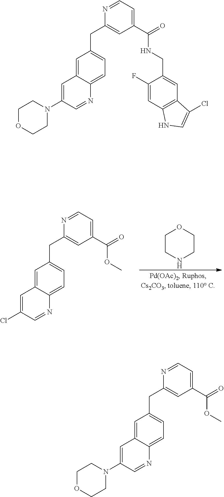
C1=C2C(=CC=C1CC1=CC(C(OC)=O)=CC=N1)N=CC(N1CCOCC1)=C2.C1=C2C(=CC=C1CC1=CC(C(OC)=O)=CC=N1)N=CC(Cl)=C2.C1CNCCO1.C1=C2C(=CC=C1CC1=CC(C(NCC3=CC4=C(C=C3F)NC=C4Cl)=O)=CC=N1)N=CC(N1CCOCC1)=C2
